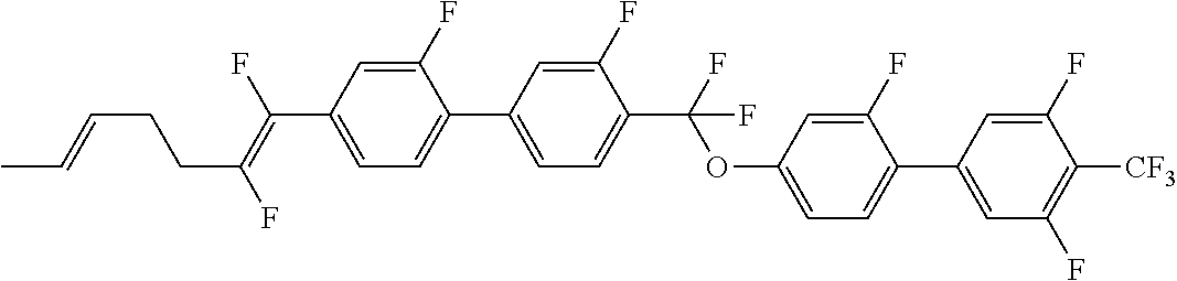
C1(F)=CC(C(=C(F)CCC=CC)F)=CC=C1C1=CC=C(C(F)(OC2=CC=C(C3=CC(F)=C([CF3])C(F)=C3)C(F)=C2)F)C(F)=C1
